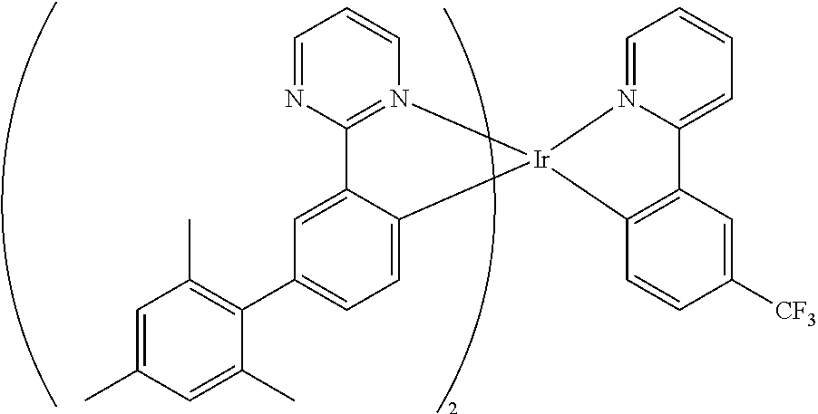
C12=N(C=CC=N1)[Ir]1(C3=CC=C(C4=C(C)C=C(C)C=C4C)C=C23)C2=C(C3=CC=CC=N31)C=C([CF3])C=C2
